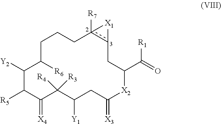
C1([Y2])C([R5])C(=[X4])C([R4])([R3])C([Y1])CC(=[X3])[X2]C(C(=O)[R1])Cc2c([R7])(CCCC1[R6])[X1]2
